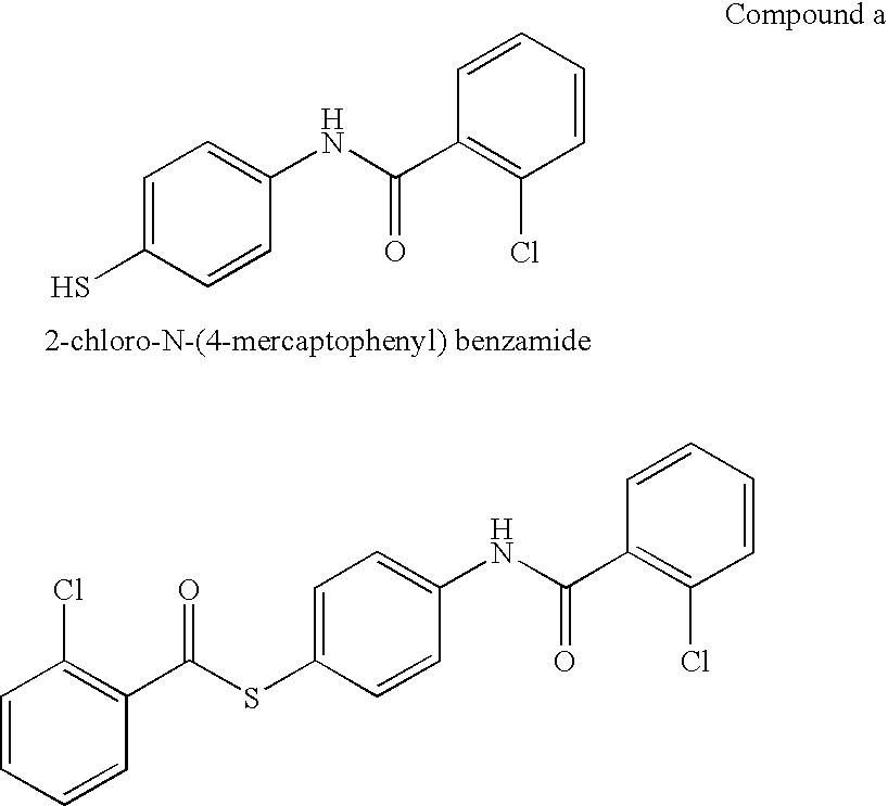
C1=C(S)C=CC(NC(C2=C(Cl)C=CC=C2)=O)=C1.C1=CC=CC(C(SC2=CC=C(NC(C3=C(Cl)C=CC=C3)=O)C=C2)=O)=C1Cl
